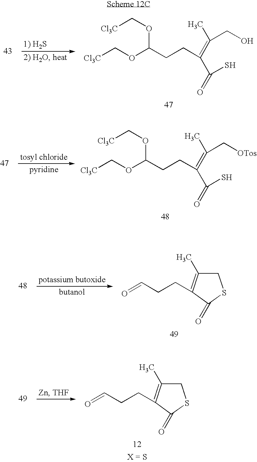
[Cl3C]COC(OC[Cl3C])CCC(=C(C)CO)C(=O)S.[Cl3C]COC(OC[Cl3C])CCC(=C(C)C[OTos])C(=O)S.C(CCC1=C(C)CSC1=O)=O.C(CCC1=C(C)CSC1=O)=O
